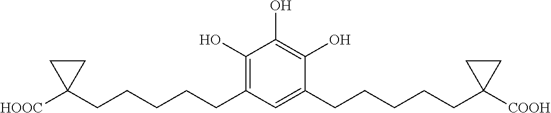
C1(O)=C(CCCCCC2([HOOC])CC2)C=C(CCCCCC2([COOH])CC2)C(O)=C1O
